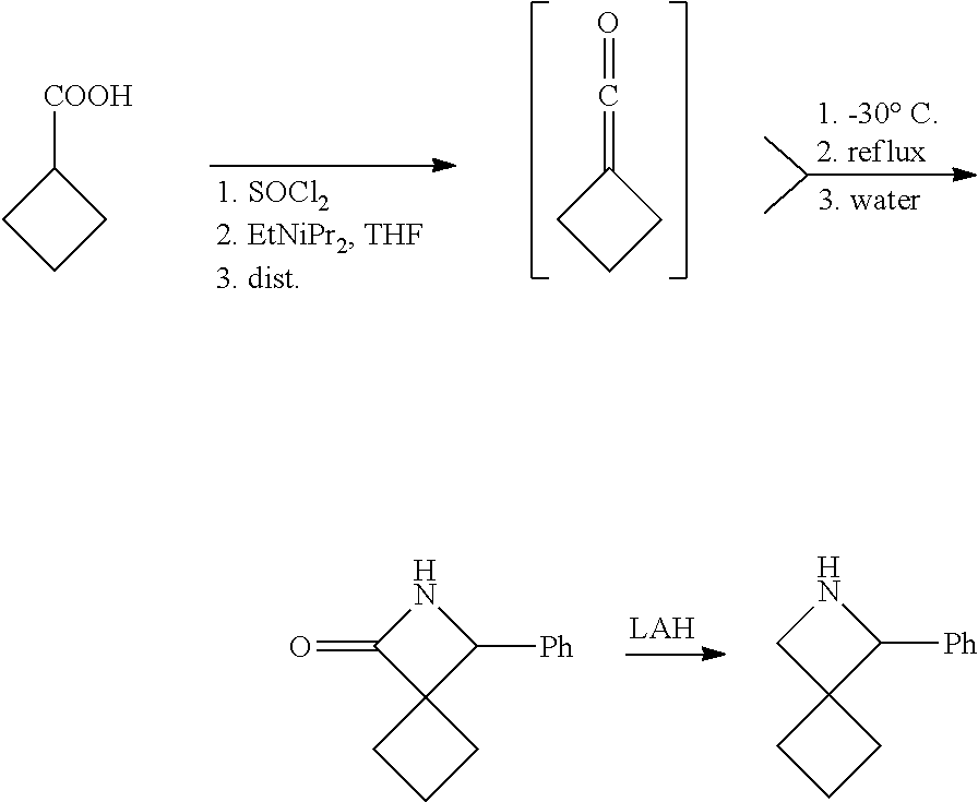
C1(=C=O)CCC1.C1([COOH])CCC1.N1C(=O)C2(C1[Ph])CCC2.N1CC2(C1[Ph])CCC2
